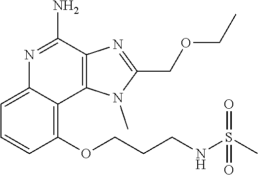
C1(OCCCNS(=O)(C)=O)=C2C(=CC=C1)N=C(N)C1=C2N(C)C(COCC)=N1
